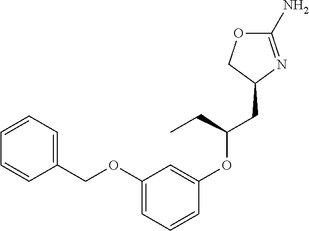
C1(N)=NC(CC(OC2=CC(OCC3=CC=CC=C3)=CC=C2)CC)CO1
